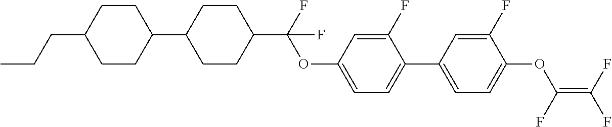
C1(C2CCC(C(OC3=CC=C(C4=CC=C(OC(F)=C(F)F)C(F)=C4)C(F)=C3)(F)F)CC2)CCC(CCC)CC1
